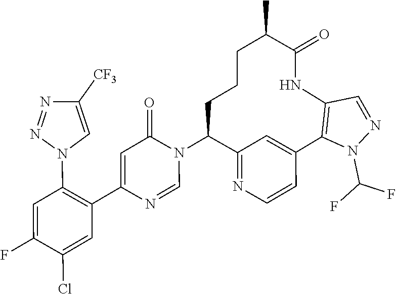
C1=NC(C2=C(N3C=C([CF3])N=N3)C=C(F)C(Cl)=C2)=CC(=O)N1C1C2=NC=CC(=C2)C2=C(C=NN2C(F)F)NC(=O)C(C)CCC1
